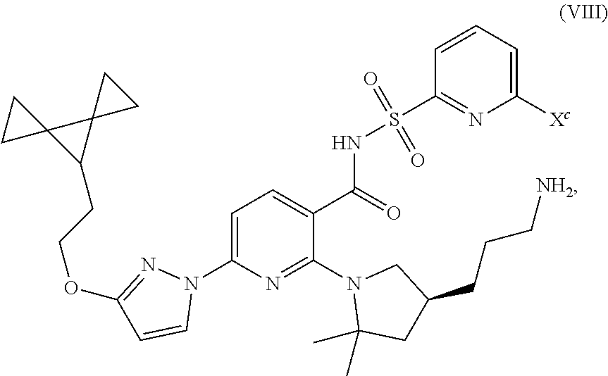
C1=C(N2N=C(OCCC3C4(C35CC5)CC4)C=C2)N=C(N2C(C)(C)CC(CCC[NH2])C2)C(C(NS(C2=NC([Xc])=CC=C2)(=O)=O)=O)=C1
